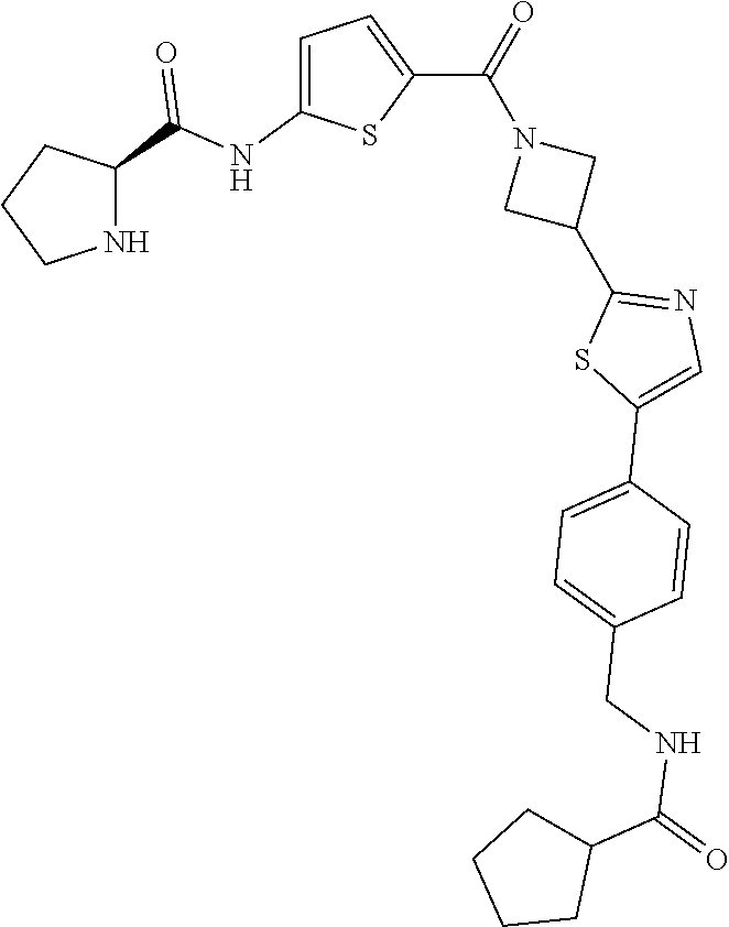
C1CNC(C(NC2=CC=C(C(=O)N3CC(C4=NC=C(C5=CC=C(CNC(=O)C6CCCC6)C=C5)S4)C3)S2)=O)C1
